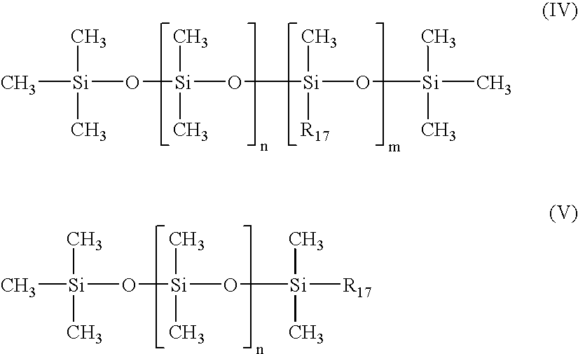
C[Si](O[Si](O[Si](O[Si](C)(C)C)(C)[R17])(C)C)(C)C.C[Si](O[Si](O[Si]([R17])(C)C)(C)C)(C)C
